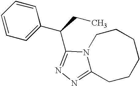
C1=CC=CC(C(CC)C2=NN=C3CCCCCCN32)=C1
